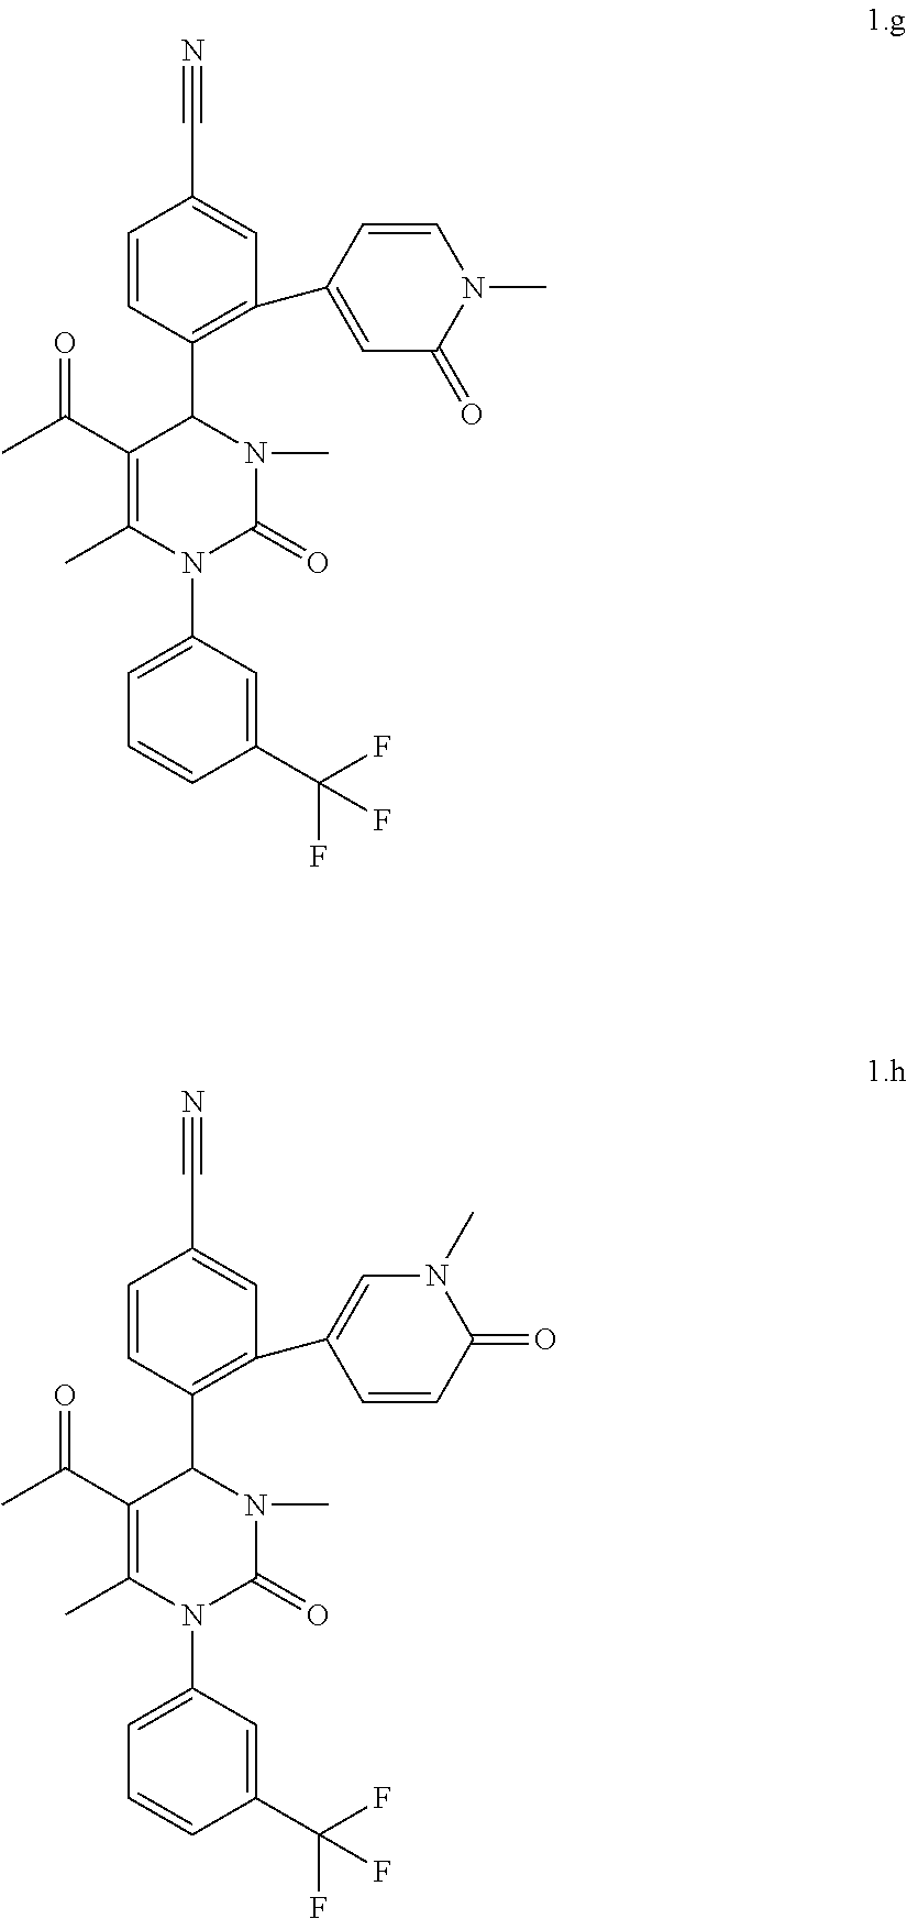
C1(C(C)=O)=C(C)N(C2=CC=CC(C(F)(F)F)=C2)C(=O)N(C)C1C1=C(C2=CC(=O)N(C)C=C2)C=C(C#N)C=C1.C1(C(C)=O)=C(C)N(C2=CC=CC(C(F)(F)F)=C2)C(=O)N(C)C1C1=C(C2=CN(C)C(=O)C=C2)C=C(C#N)C=C1
